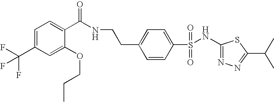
C1(NS(C2=CC=C(CCNC(C3=CC=C(C(F)(F)F)C=C3OCCC)=O)C=C2)(=O)=O)=NN=C(C(C)C)S1
